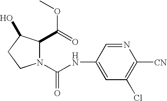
N1(C(NC2=CC(Cl)=C([CN])N=C2)=O)C(C(OC)=O)C(O)CC1
